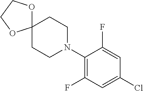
C1(N2CCC3(CC2)OCCO3)=C(F)C=C(Cl)C=C1F
